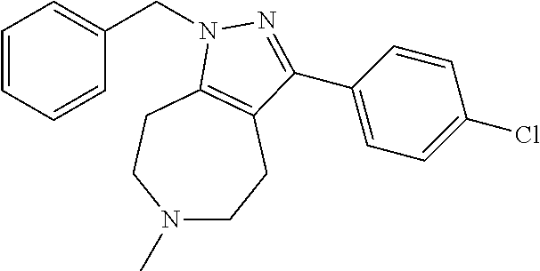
C1=CC=CC(CN2C3=C(CCN(C)CC3)C(C3=CC=C(Cl)C=C3)=N2)=C1
